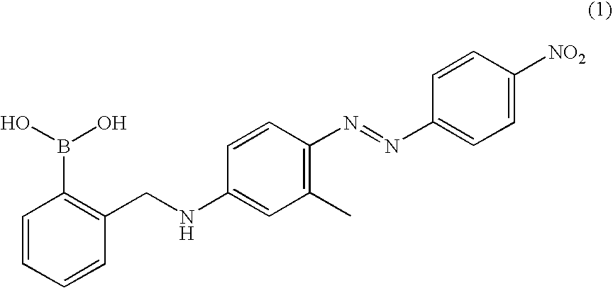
C1=CC=CC(CNC2=CC(C)=C(N=NC3=CC=C([NO2])C=C3)C=C2)=C1B(O)O
